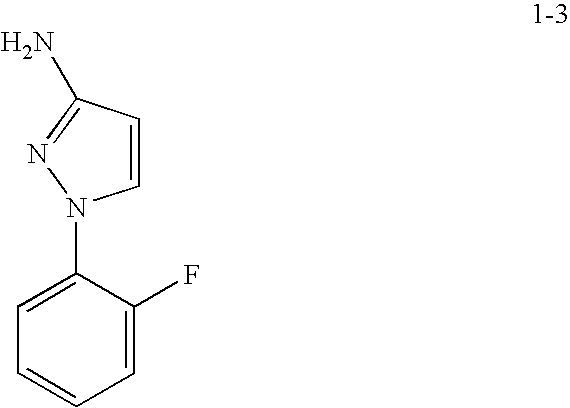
C1=CC(N)=NN1C1=CC=CC=C1F
